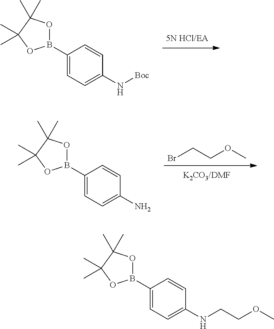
C1(B2OC(C)(C)C(C)(C)O2)=CC=C(N[Boc])C=C1.BrCCOC.C1(B2OC(C)(C)C(C)(C)O2)=CC=C(N)C=C1.C1(B2OC(C)(C)C(C)(C)O2)=CC=C(NCCOC)C=C1
